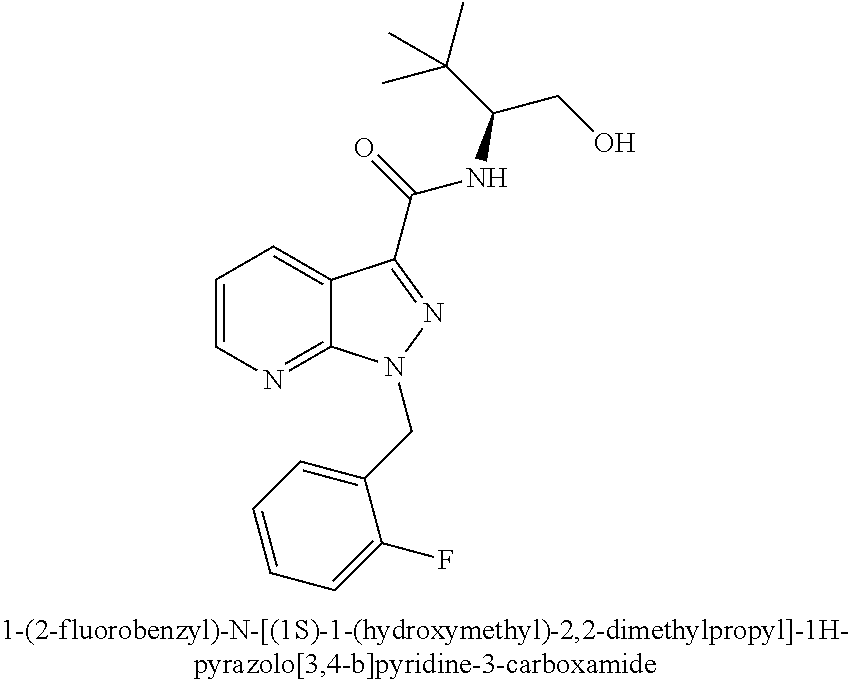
C1=CN=C2C(=C1)C(C(NC(C(C)(C)C)CO)=O)=NN2CC1=CC=CC=C1F
